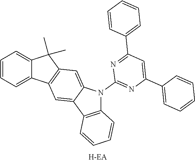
C1=CC=C2C(=C1)C(C)(C)C1=C2C=C2C(=C1)N(C1=NC(C3=CC=CC=C3)=CC(C3=CC=CC=C3)=N1)C1=C2C=CC=C1
